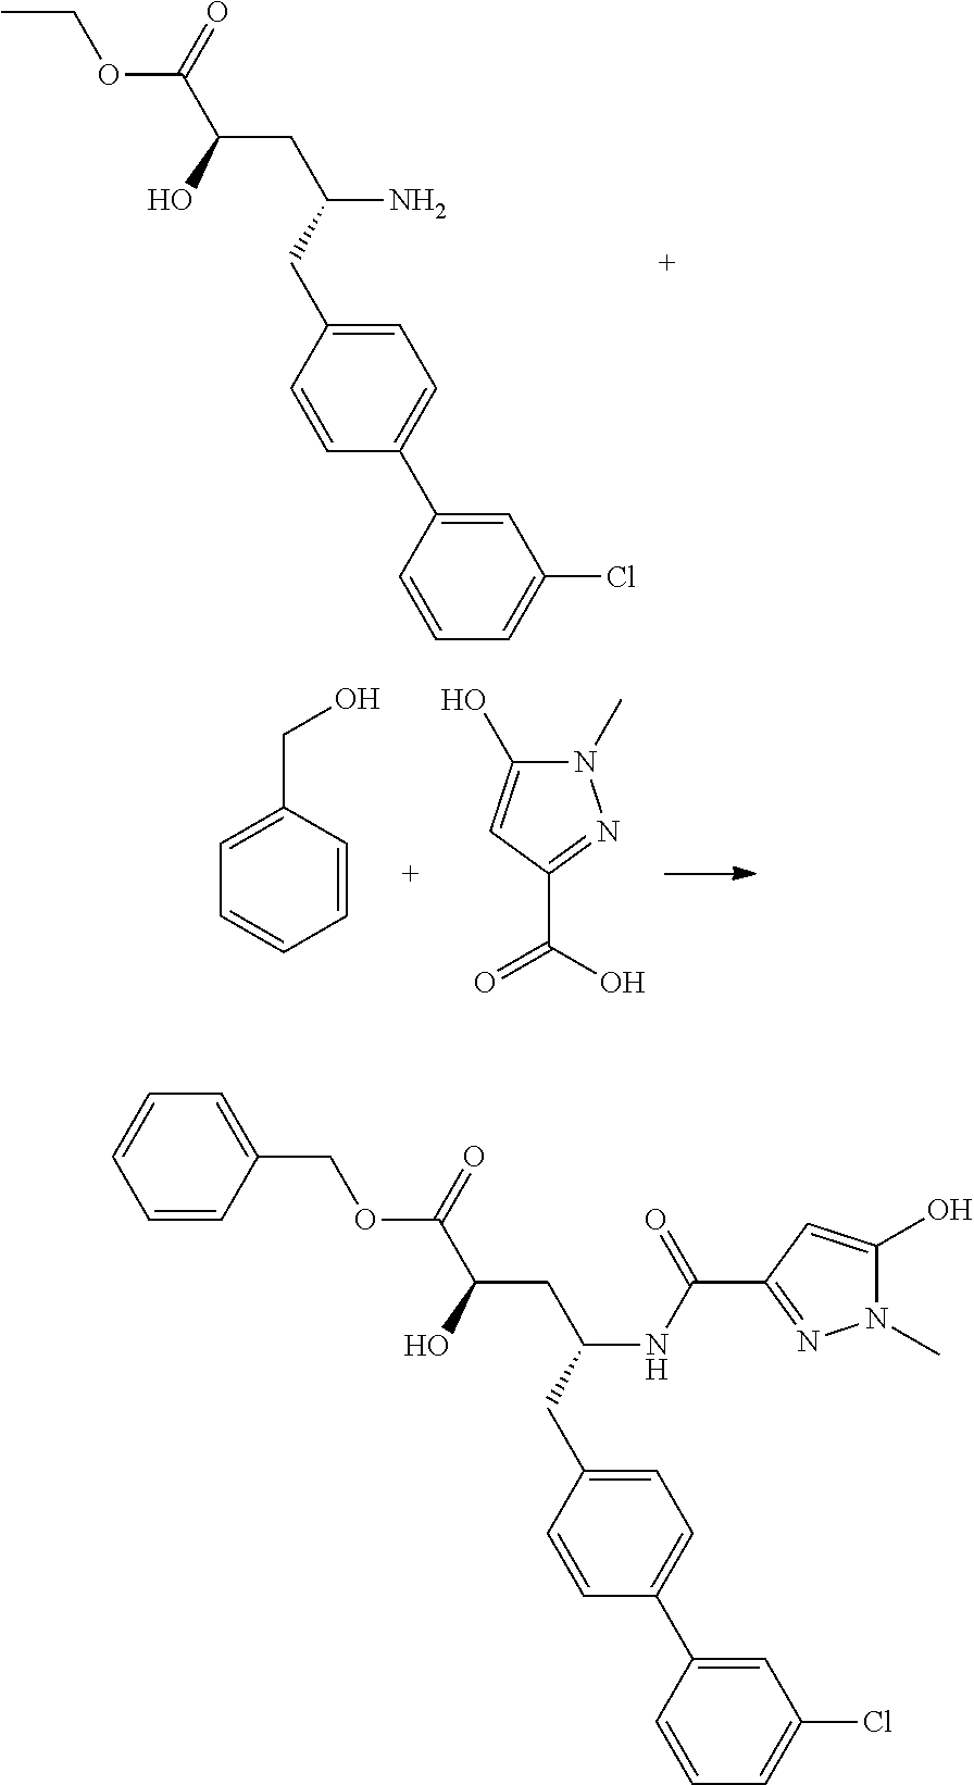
C1(COC(C(O)CC(NC(C2=NN(C)C(O)=C2)=O)CC2=CC=C(C3=CC(Cl)=CC=C3)C=C2)=O)=CC=CC=C1.CCOC(C(O)CC(N)CC1=CC=C(C2=CC(Cl)=CC=C2)C=C1)=O.C1=CC(CO)=CC=C1.N1(C)C(O)=CC(C(O)=O)=N1
